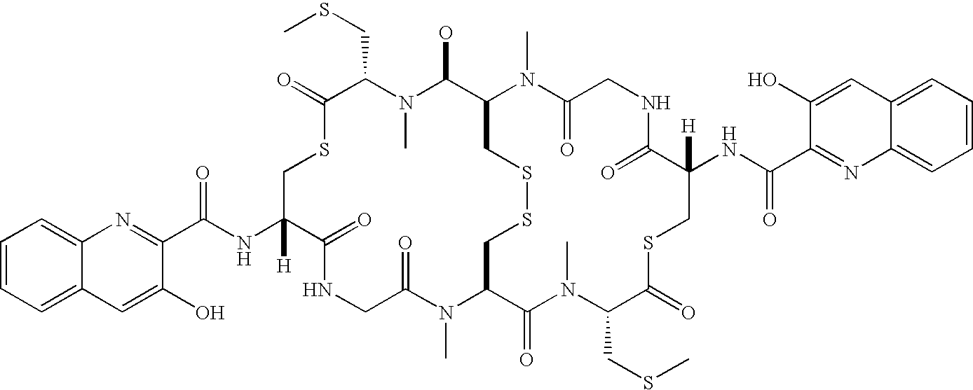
C1=CC=C2C(=C1)N=C(C(NC1([H])C(=O)NCC(=O)N(C)C3CSSCC(C(O)N(C)C(CSC)C(=O)SC1)N(C)C(=O)CNC(=O)C(NC(C1=NC4=CC=CC=C4C=C1O)=O)([H])CSC(=O)C(CSC)N(C)C3=O)=O)C(O)=C2
